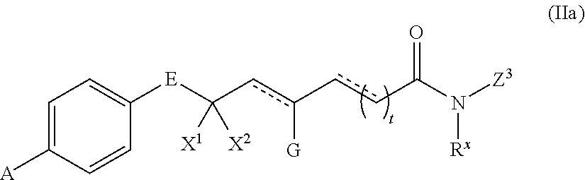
C1=C([A])C=CC([E]C(cc(-ccC(N([Z3])[Rx])=O)[G])([X1])[X2])=C1
